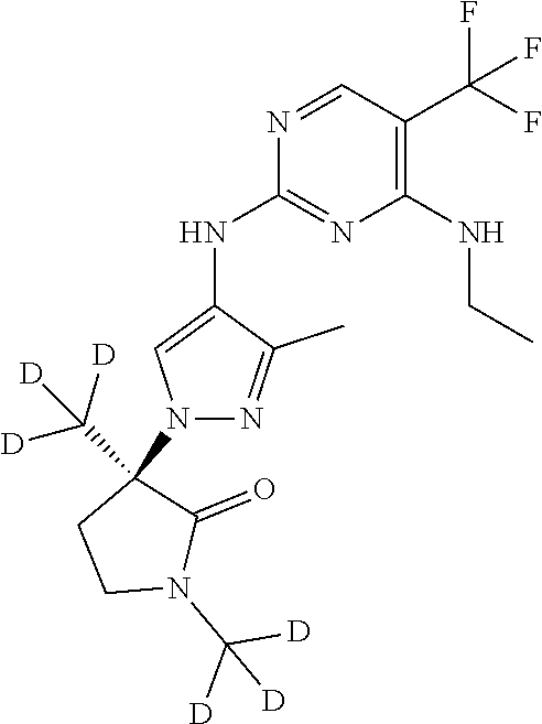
[D]C(N1CCC(N2N=C(C)C(NC3=NC(NCC)=C(C(F)(F)F)C=N3)=C2)(C([D])([D])[D])C1=O)([D])[D]
